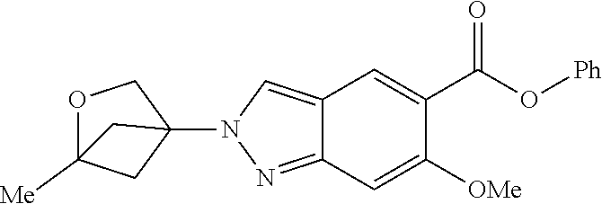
C12(N3N=C4C(=C3)C=C(C(O[Ph])=O)C([OMe])=C4)COC([Me])(C1)C2
